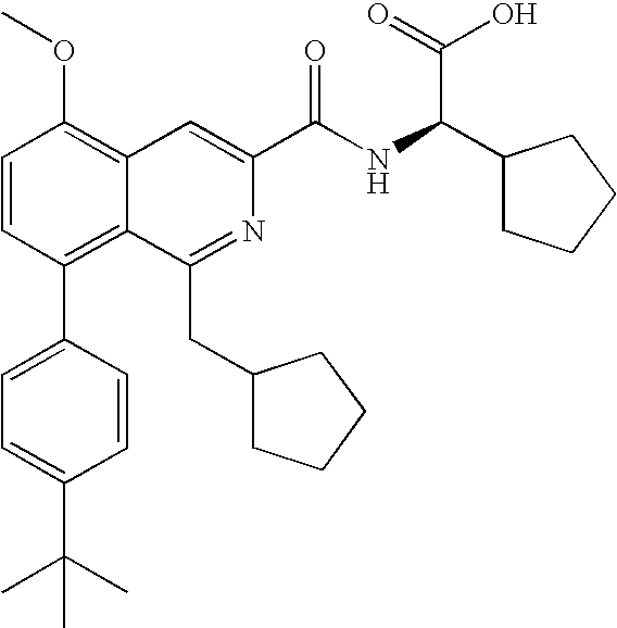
C1=CC(C2=CC=C(C(C)(C)C)C=C2)=C2C(=C1OC)C=C(C(NC(C1CCCC1)C(=O)O)=O)N=C2CC1CCCC1
